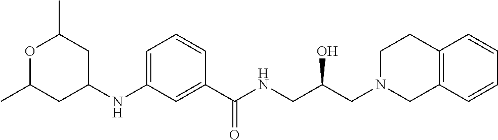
C1=CC=C(NC2CC(C)OC(C)C2)C=C1C(NCC(CN1CC2=C(CC1)C=CC=C2)O)=O
